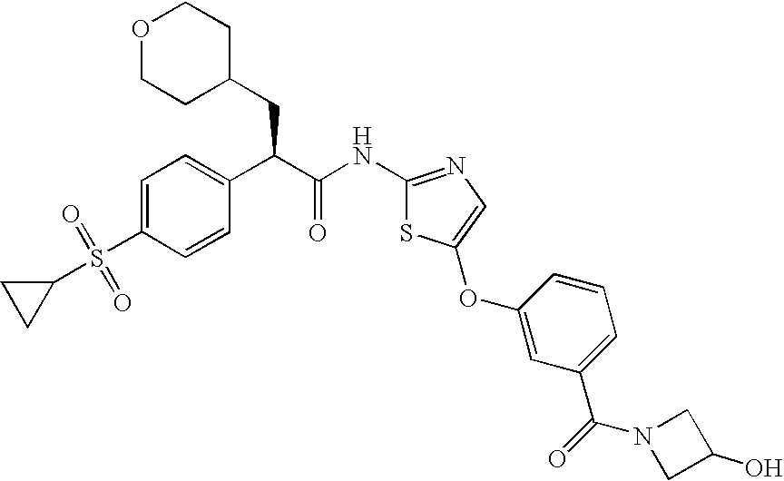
C1=C(S(C2CC2)(=O)=O)C=CC(C(C(=O)NC2=NC=C(OC3=CC(C(=O)N4CC(O)C4)=CC=C3)S2)CC2CCOCC2)=C1
